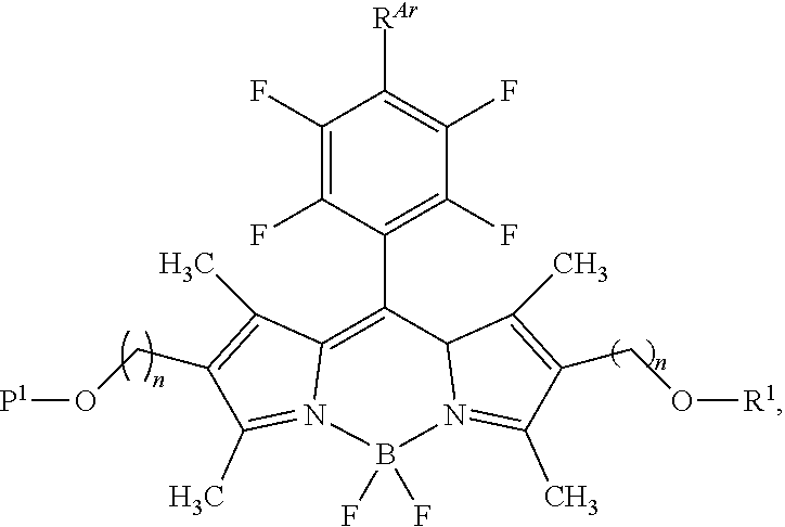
C12=C(C3=C(F)C(F)=C([RAr])C(F)=C3F)C3N(=C(C)C(CO[R1])=C3C)B(F)(F)N1=C(C)C(CO[P1])=C2C
